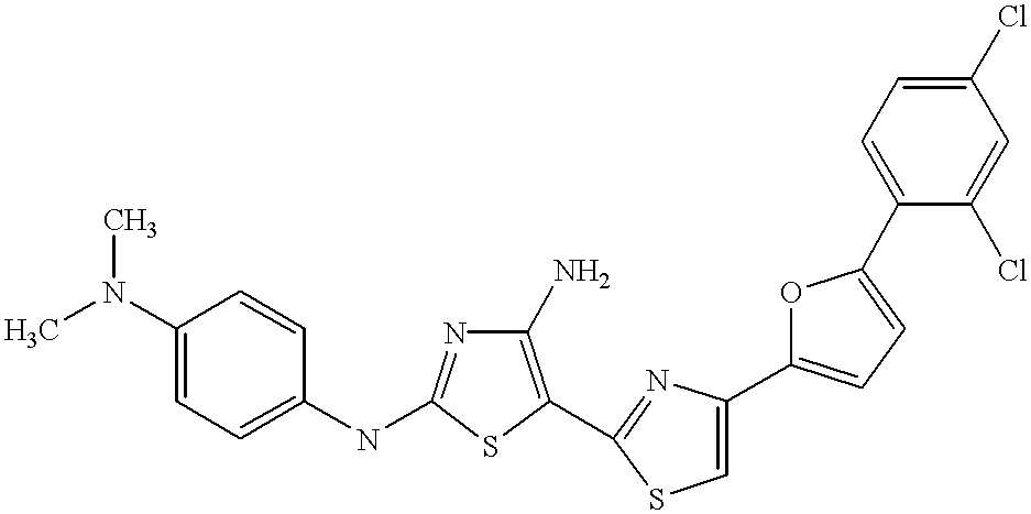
C1(N)=C(C2=NC(C3=CC=C(C4=CC=C(Cl)C=C4Cl)O3)=CS2)SC(NC2=CC=C(N(C)C)C=C2)=N1
